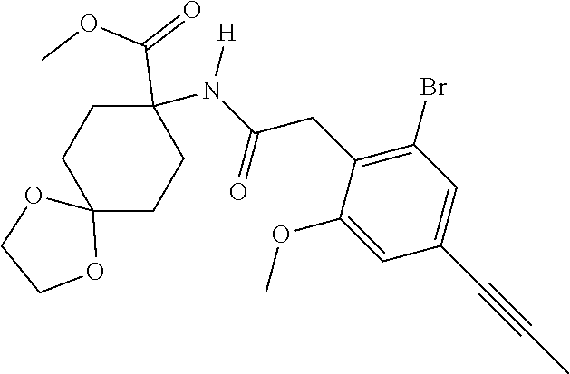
C1(OC)=CC(C#CC)=CC(Br)=C1CC(N([H])C1(C(=O)OC)CCC2(CC1)OCCO2)=O
